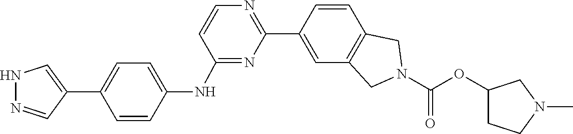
O(C(N1CC2=C(C=CC(C3=NC=CC(NC4=CC=C(C5=CNN=C5)C=C4)=N3)=C2)C1)=O)C1CCN(C)C1
